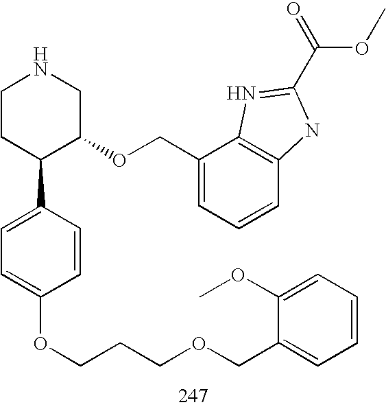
C1CC(C2=CC=C(OCCCOCC3=CC=CC=C3OC)C=C2)C(OCC2=CC=CC3=C2N=C(C(=O)OC)N3)CN1
